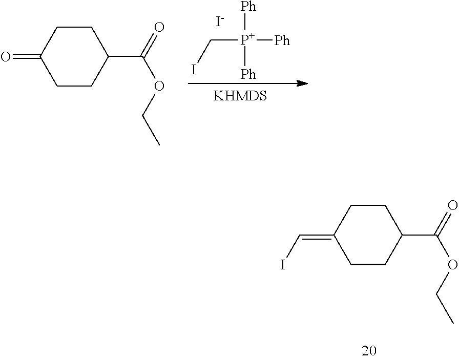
[Ph][P+](CI)([Ph])[Ph].[I-].C1CC(=O)CCC1C(=O)OCC.C1CC(=CI)CCC1C(=O)OCC
